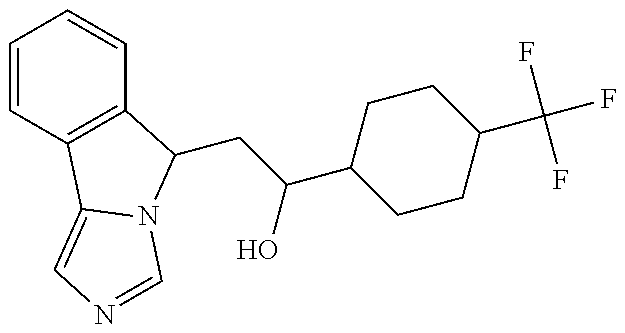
C(C(O)C1CCC(C(F)(F)F)CC1)C1C2=C(C=CC=C2)C2=CN=CN21
